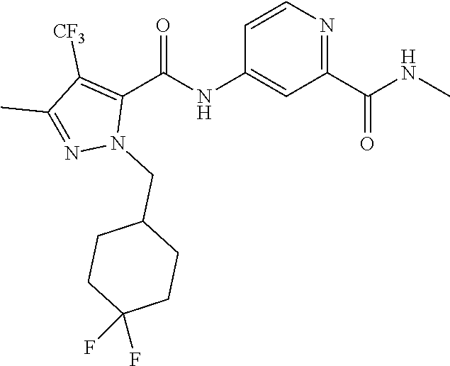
C1=CN=C(C(NC)=O)C=C1NC(C1=C([CF3])C(C)=NN1CC1CCC(F)(F)CC1)=O
